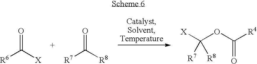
[R6]C([X])=O.[R7]C([R8])=O.[X]C(OC([R4])=O)([R8])[R7]
